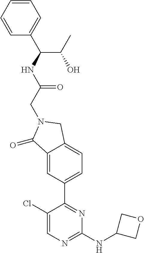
C1(Cl)=CN=C(NC2COC2)N=C1C1=CC=C2C(=C1)C(=O)N(CC(NC(C1=CC=CC=C1)C(O)C)=O)C2
